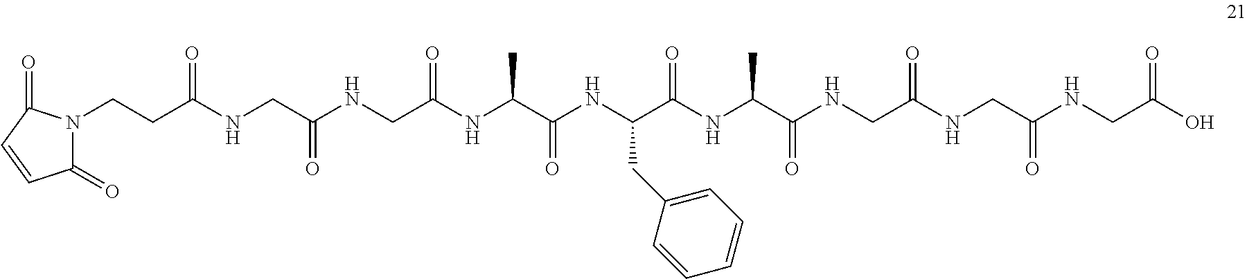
C1(=O)C=CC(=O)N1CCC(NCC(NCC(NC(C(NC(C(NC(C(NCC(NCC(NCC(O)=O)=O)=O)=O)C)=O)CC1=CC=CC=C1)=O)C)=O)=O)=O
